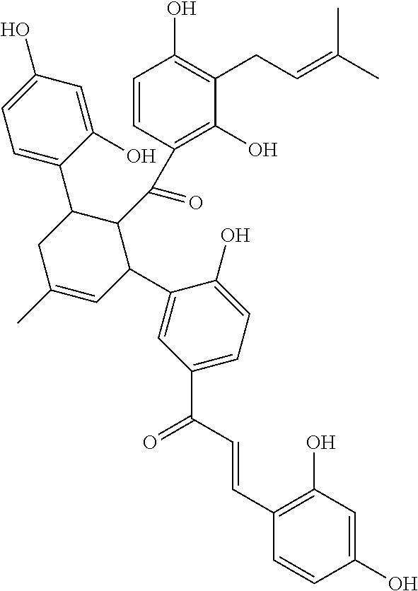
C1(C2CC(C)=CC(C3=CC(C(C=CC4=C(O)C=C(O)C=C4)=O)=CC=C3O)C2C(C2=C(O)C(CC=C(C)C)=C(O)C=C2)=O)=CC=C(O)C=C1O
